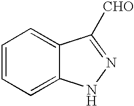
C1=CC=C2C(=C1)C([CHO])=NN2
